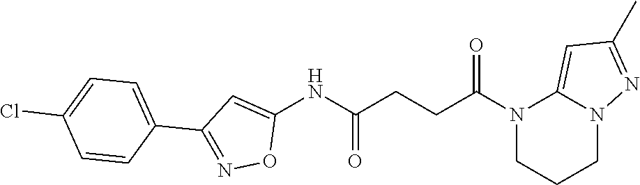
C1(NC(CCC(N2CCCN3C2=CC(C)=N3)=O)=O)=CC(C2=CC=C(Cl)C=C2)=NO1
